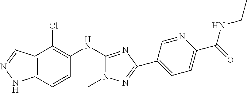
C12=C(C=CC(NC3=NC(C4=CC=C(C(NCC)=O)N=C4)=NN3C)=C1Cl)NN=C2
